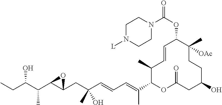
C1(C)C(C(=CC=CC(CC2OC2C(C(CC)O)C)(C)O)C)OC(=O)CC(O)CCC(C)([OAc])C(OC(=O)N2CCN([L])CC2)C=C1
